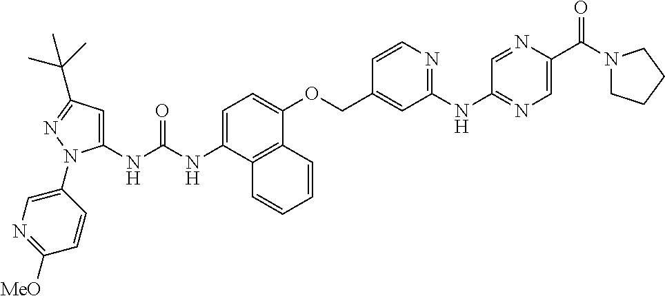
C1=C(NC(NC2=CC(C(C)(C)C)=NN2C2=CN=C([MeO])C=C2)=O)C2=C(C(OCC3=CC(NC4=NC=C(C(N5CCCC5)=O)N=C4)=NC=C3)=C1)C=CC=C2
